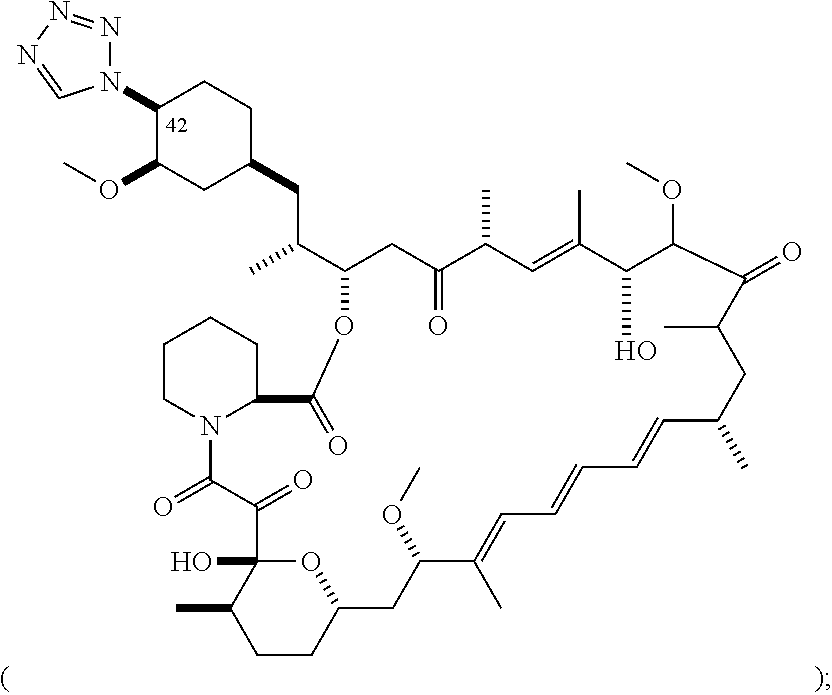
C1(N2N=NN=C2)C(OC)CC(CC(C)C2CC(=O)C(C)C=C(C)C(O)C(OC)C(=O)C(C)CC(C)C=CC=CC=C(C)C(OC)CC3CCC(C)C(O)(C(=O)C(=O)N4C(C(=O)O2)CCCC4)O3)CC1
